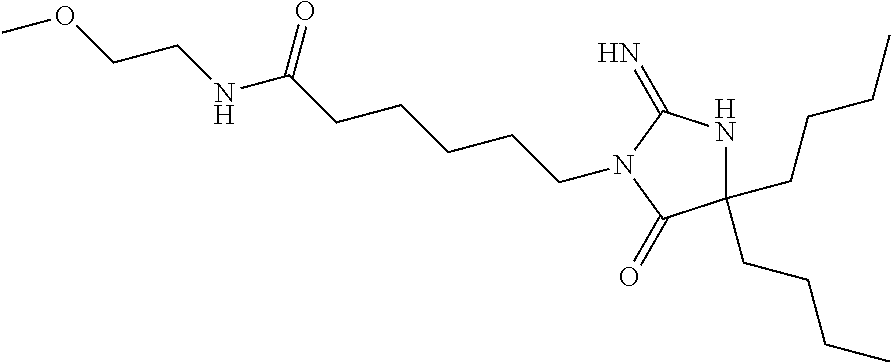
C1(CCCC)(CCCC)NC(=N)N(CCCCCC(NCCOC)=O)C1=O
